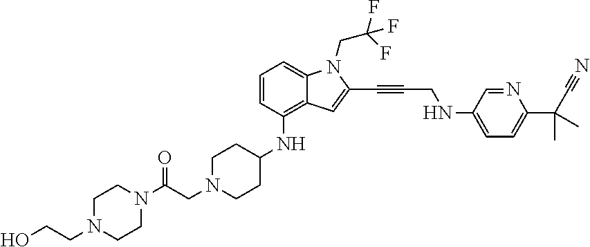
C1=CC(NC2CCN(CC(N3CCN(CCO)CC3)=O)CC2)=C2C(=C1)N(CC(F)(F)F)C(C#CCNC1=CC=C(C(C#N)(C)C)N=C1)=C2
